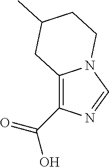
C12=C(C(=O)O)N=CN1CCC(C)C2
